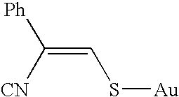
C(=CS[Au])([CN])[Ph]
